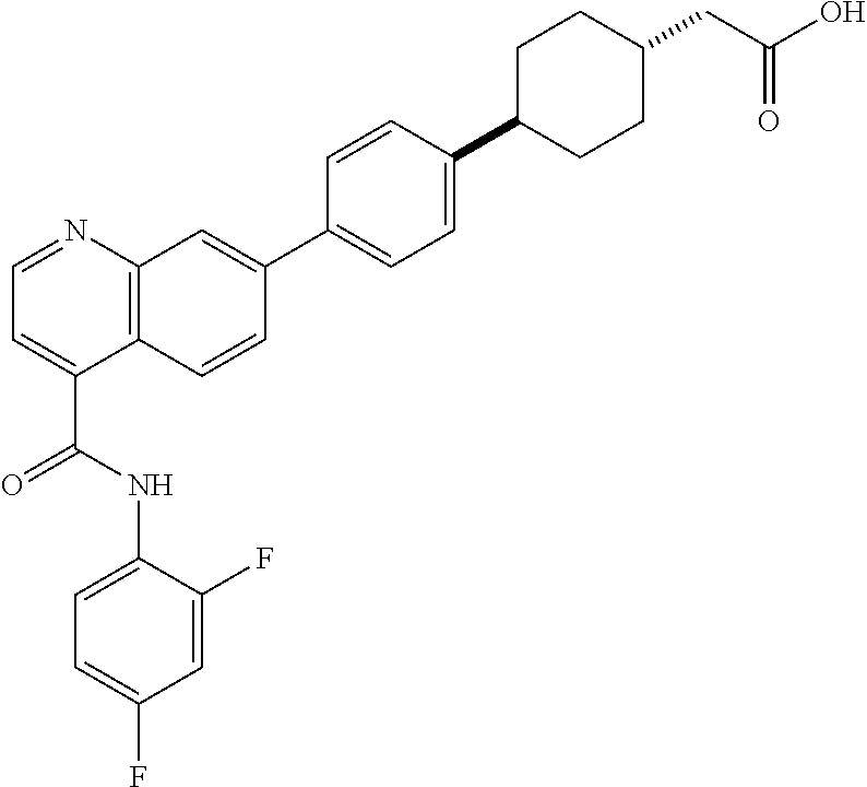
C1=C(F)C(NC(C2=CC=NC3=C2C=CC(C2=CC=C(C4CCC(CC(=O)O)CC4)C=C2)=C3)=O)=CC=C1F
